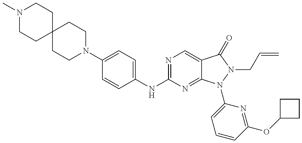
N1(C)CCC2(CC1)CCN(C1=CC=C(NC3=NC=C4C(=N3)N(C3=CC=CC(OC5CCC5)=N3)N(CC=C)C4=O)C=C1)CC2
